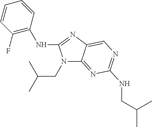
C1(F)=C(NC2=NC3=CN=C(NCC(C)C)N=C3N2CC(C)C)C=CC=C1
